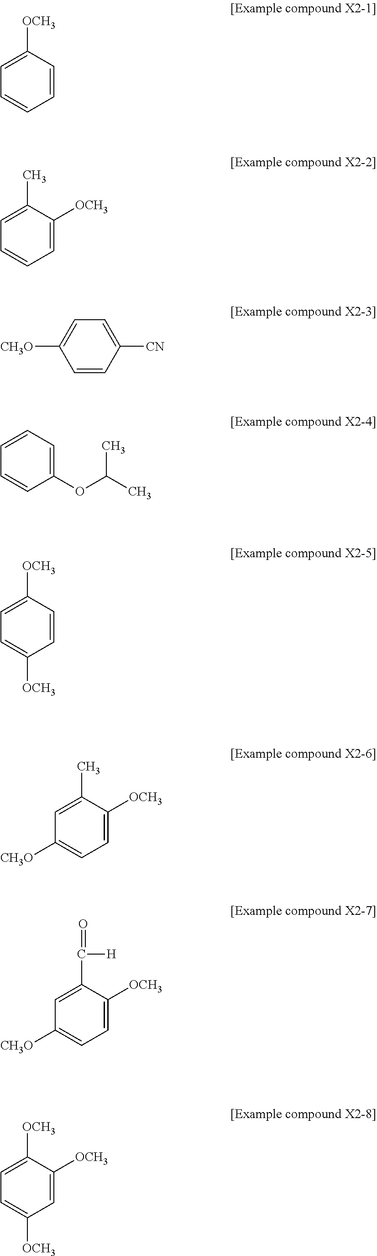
C1=C([OCH3])C=CC=C1.C1=C(C)C([OCH3])=CC=C1.C1=CC([CN])=CC=C1[CH3O].C1=CC=C(OC(C)C)C=C1.C1=C([OCH3])C=CC([OCH3])=C1.C1=C(C)C([OCH3])=CC=C1[CH3O].C1=C(C([H])=O)C([OCH3])=CC=C1[CH3O].C1=C([OCH3])C([OCH3])=CC([OCH3])=C1
